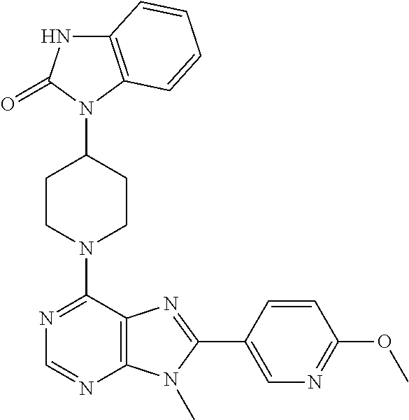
C12=C(N(C3CCN(C4=NC=NC5=C4N=C(C4=CN=C(OC)C=C4)N5C)CC3)C(=O)N1)C=CC=C2
